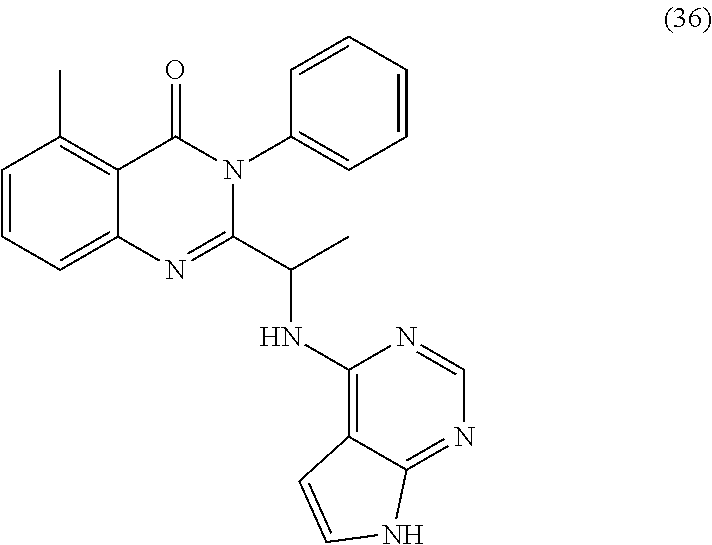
C1=CC=C2C(=C1C)C(=O)N(C1=CC=CC=C1)C(C(NC1=C3C(=NC=N1)NC=C3)C)=N2
